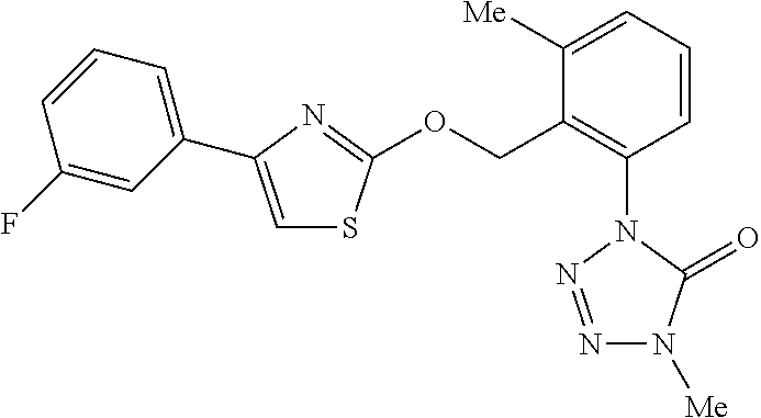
C1=CC=C([Me])C(COC2=NC(C3=CC=CC(F)=C3)=CS2)=C1N1N=NN([Me])C1=O
